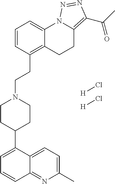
C1=CC(CCN2CCC(C3=CC=CC4=NC(C)=CC=C34)CC2)=C2C(=C1)N1C(=C(C(C)=O)N=N1)CC2.[H]Cl.[H]Cl
